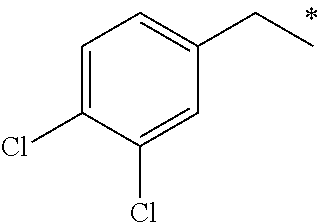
C1=C(Cl)C(Cl)=CC(CC)=C1
